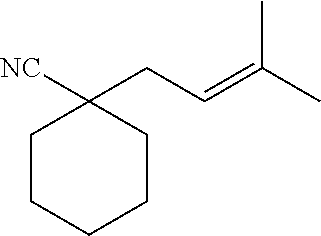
[NC]C1(CC=C(C)C)CCCCC1
